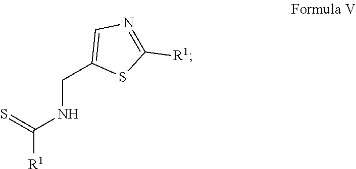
[R1]C(NCC1=CN=C([R1])S1)=S
